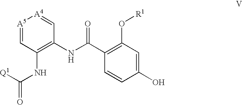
C1(C(=O)NC2=C(NC(=O)[Q1])C=[A5][A4]=C2)=C(O[R1])C=C(O)C=C1
